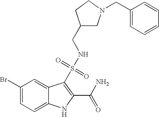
C1(Br)=CC=C2C(=C1)C(S(NCC1CN(CC3=CC=CC=C3)CC1)(=O)=O)=C(C(N)=O)N2
